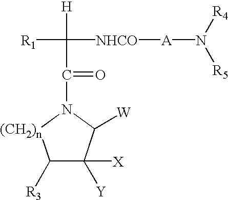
C1([R3])C([Y])([X])C([W])N(C(=O)C([R1])([H])[NHCO][A]N([R4])[R5])[(CH2)n]1
